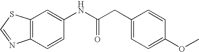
C12=C(C=C(NC(CC3=CC=C(OC)C=C3)=O)C=C1)SC=N2
